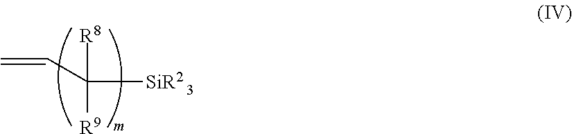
C=CC([R8])([R9])[SiR2]
